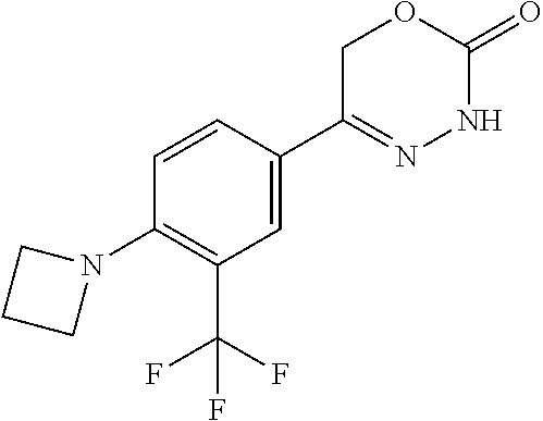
C1=CC(C2=NNC(=O)OC2)=CC(C(F)(F)F)=C1N1CCC1
